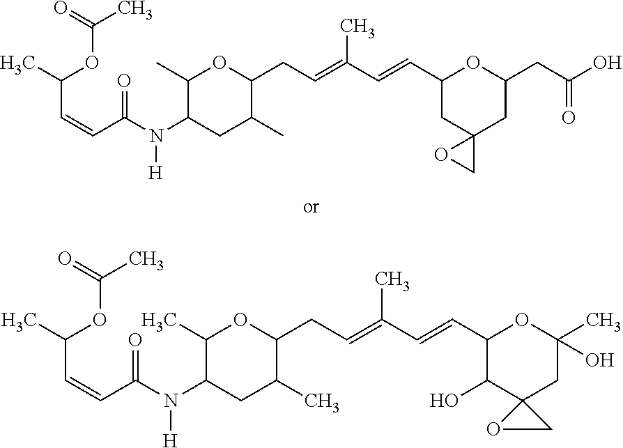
C(C=CC(=O)N(C1C(C)OC(CC=C(C=CC2CC3(CC(CC(O)=O)O2)OC3)C)C(C)C1)[H])(C)OC(C)=O.C(C=CC(=O)N(C1C(C)OC(CC=C(C=CC2C(O)C3(CC(C)(O)O2)OC3)C)C(C)C1)[H])(C)OC(C)=O
